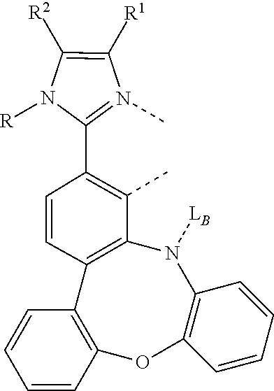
C1([R2])=C([R1])N(C)=C(C2=C(C)C3=C(C=C2)C2=C(OC4=C(N3[LB])C=CC=C4)C=CC=C2)N1[R]
